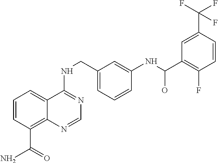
C(C1=CC=CC(NC(C2=C(F)C=CC(C(F)(F)F)=C2)O)=C1)NC1=NC=NC2=C(C(=O)N)C=CC=C12
